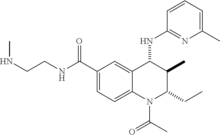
C1(C(NCCNC)=O)=CC=C2C(=C1)C(NC1=NC(C)=CC=C1)C(C)C(CC)N2C(C)=O
